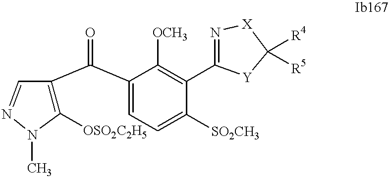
C1([OSO2C2H5])=C(C(C2=CC=C([SO2CH3])C(C3=N[X]C([R4])([R5])[Y]3)=C2[OCH3])=O)C=NN1C
